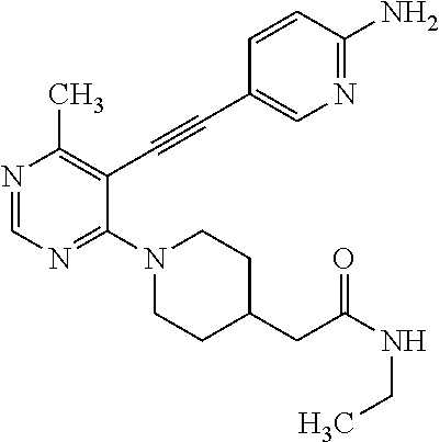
N1=CN=C(N2CCC(CC(NCC)=O)CC2)C(C#CC2=CN=C(N)C=C2)=C1C
